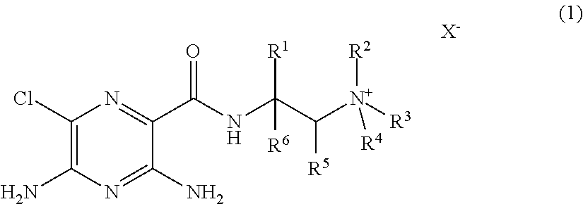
C1(Cl)=C(N)N=C(N)C(C(NC(C([N+]([R3])([R2])[R4])[R5])([R1])[R6])=O)=N1.[X-]
